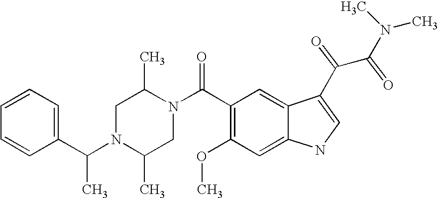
C1=CC=C(C(N2C(C)CN(C(C3=C(OC)C=C4C(=C3)C(C(C(N(C)C)=O)=O)=CN4)=O)C(C)C2)C)C=C1
